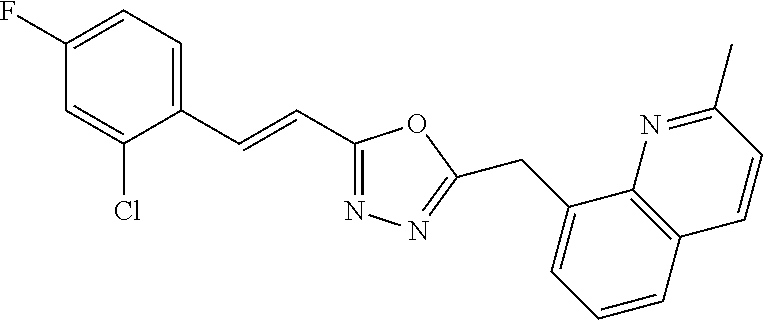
C1(F)=CC=C(C=CC2=NN=C(CC3=CC=CC4=C3N=C(C)C=C4)O2)C(Cl)=C1
